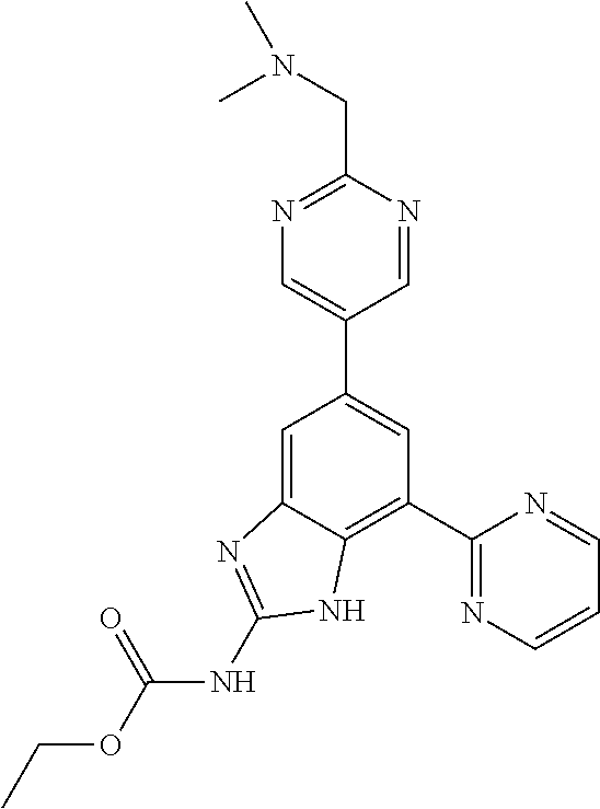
C1(C2=NC=CC=N2)=C2C(=CC(C3=CN=C(CN(C)C)N=C3)=C1)N=C(NC(OCC)=O)N2
